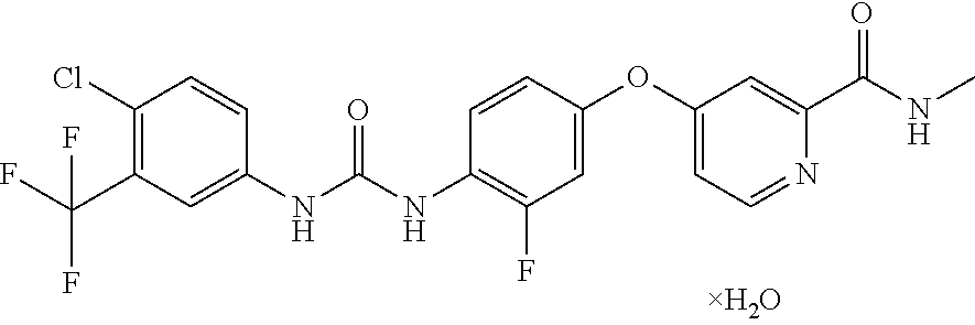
C1(Cl)=C(C(F)(F)F)C=C(NC(NC2=C(F)C=C(OC3=CC=NC(C(=O)NC)=C3)C=C2)=O)C=C1
